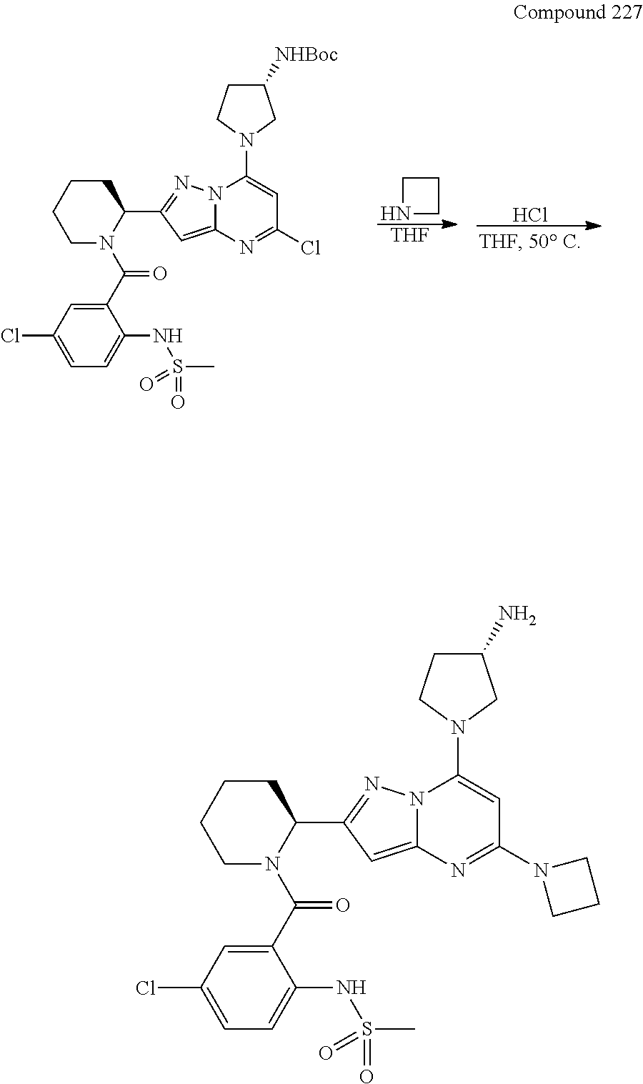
C1NCC1.[THF].Cl.C1N(C(C2=CC(Cl)=CC=C2NS(=O)(=O)C)=O)C(C2=NN3C(=C2)N=C(Cl)C=C3N2CC([NHBoc])CC2)CCC1.C1N(C(C2=CC(Cl)=CC=C2NS(=O)(=O)C)=O)C(C2=NN3C(=C2)N=C(N2CCC2)C=C3N2CC(N)CC2)CCC1
